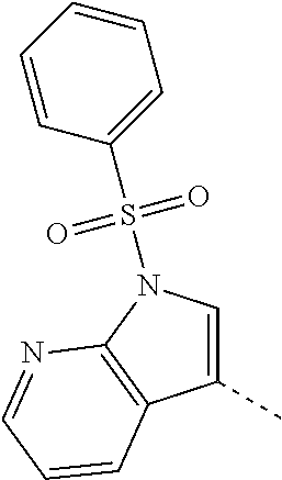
C1=C(C)C2=C(N=CC=C2)N1S(C1=CC=CC=C1)(=O)=O
